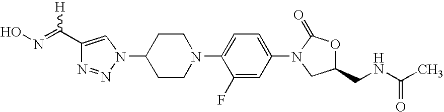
C1(C(=NO)[H])=CN(C2CCN(C3=CC=C(N4CC(CNC(C)=O)OC4=O)C=C3F)CC2)N=N1
